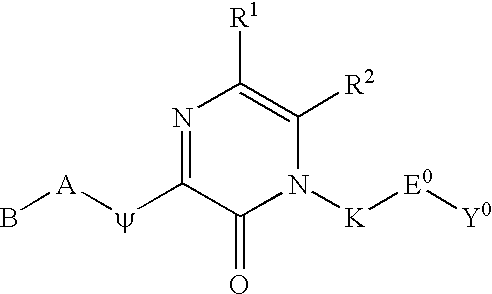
N1=C([y][A]B)C(=O)N([K][E0][Y0])C([R2])=C1[R1]
